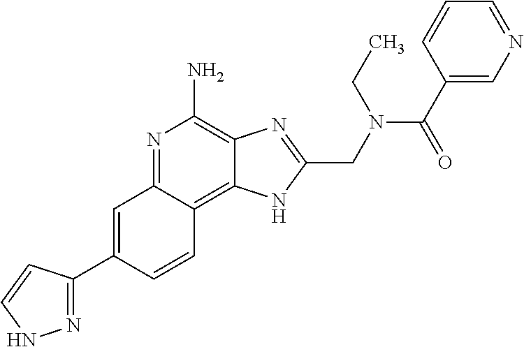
C1=C(C2=NNC=C2)C=CC2=C3C(=C(N)N=C12)N=C(CN(C(C1=CN=CC=C1)=O)CC)N3
